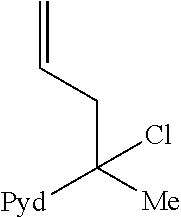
C(C([Me])([Pyd])Cl)C=C
